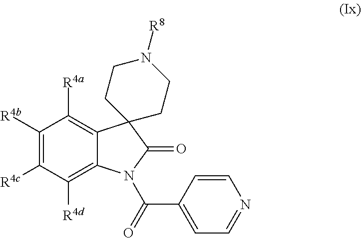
C1([R4b])=C([R4c])C([R4d])=C2C(=C1[R4a])C1(C(=O)N2C(=O)C2=CC=NC=C2)CCN([R8])CC1
